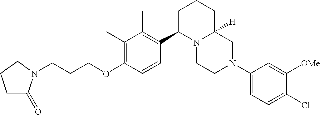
C1(C)=C(OCCCN2C(=O)CCC2)C=CC(C2N3C([H])(CCC2)CN(C2=CC=C(Cl)C([OMe])=C2)CC3)=C1C
